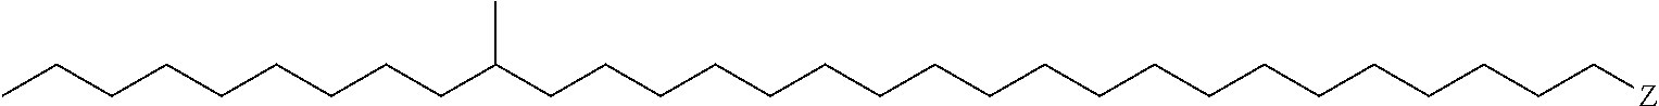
C(CCCCCCCCCCCCCCCCCCC[Z])C(CCCCCCCCC)C
